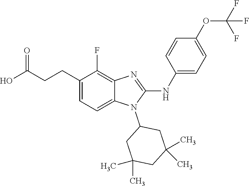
OC(CCC1=CC=C2C(=C1F)N=C(NC1=CC=C(OC(F)(F)F)C=C1)N2C1CC(C)(C)CC(C)(C)C1)=O
